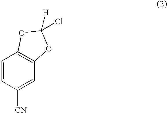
C1=CC([CN])=CC2=C1OC([H])(Cl)O2
